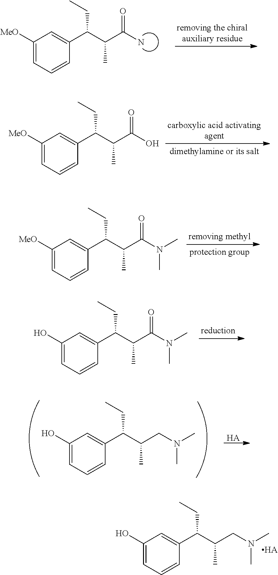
C1([MeO])=CC=CC(C(C(C(N)=O)C)CC)=C1.C1(O)=CC=CC(C(C(CN(C)C)C)CC)=C1.[HA].C1(O)=CC=CC(C(C(CN(C)C)C)CC)=C1.[HA].C1([MeO])=CC=CC(C(C(C(O)=O)C)CC)=C1.C1(O)=CC=CC(C(C(C(N(C)C)=O)C)CC)=C1.C1([MeO])=CC=CC(C(C(C(N(C)C)=O)C)CC)=C1
